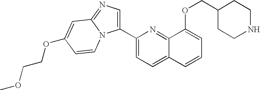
O(C1=CC=CC2=CC=C(C3=CN=C4N3C=CC(OCCOC)=C4)N=C12)CC1CCNCC1
